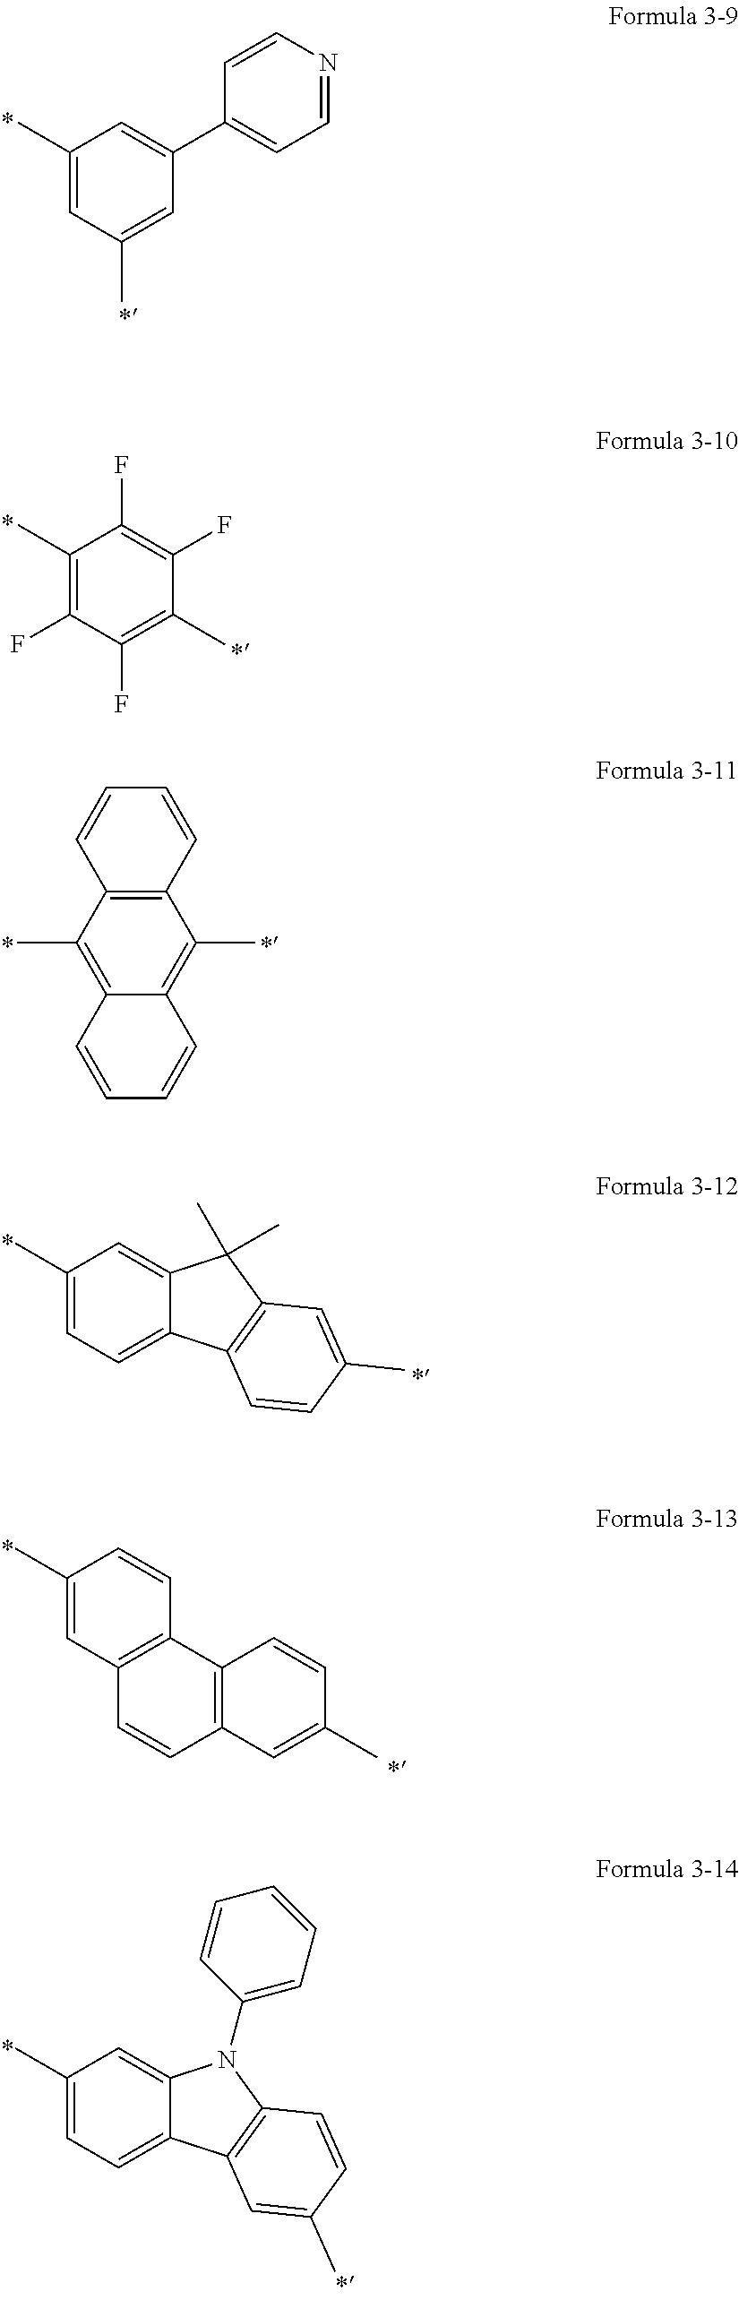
C1(C)=CC(C)=CC(C2=CC=NC=C2)=C1.C1(C)=C(F)C(F)=C(C)C(F)=C1F.C1=CC2=C(C=C1)C(C)=C1C(=C2C)C=CC=C1.C1(C)=CC=C2C(=C1)C(C)(C)C1=C2C=CC(C)=C1.C1(C)=CC2=C(C=C1)C1=C(C=C2)C=C(C)C=C1.C1(C)=CC=C2C(=C1)N(C1=CC=CC=C1)C1=C2C=C(C)C=C1
